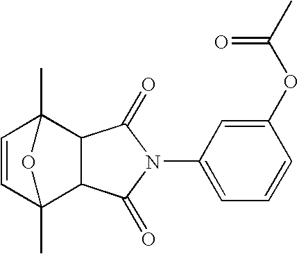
C12C3(C)C=CC(C)(C1C(=O)N(C1=CC=CC(OC(=O)C)=C1)C2=O)O3
